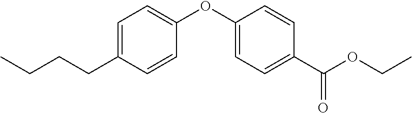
C(CCC1=CC=C(OC2=CC=C(C(=O)OCC)C=C2)C=C1)C
